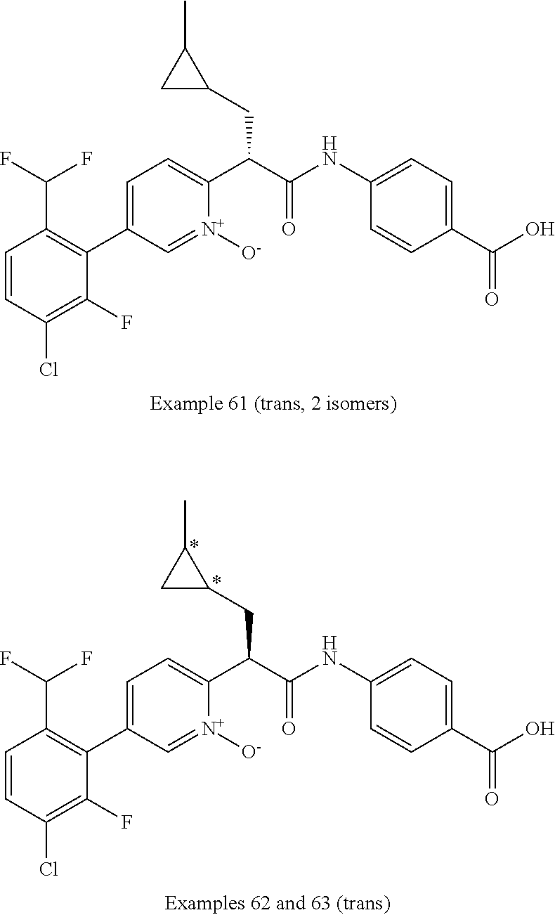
C1=CC(Cl)=C(F)C(C2=CC=C(C(C(NC3=CC=C(C(O)=O)C=C3)=O)CC3CC3C)[N+]([O-])=C2)=C1C(F)F.C1=CC(Cl)=C(F)C(C2=CC=C(C(C(NC3=CC=C(C(O)=O)C=C3)=O)CC3CC3C)[N+]([O-])=C2)=C1C(F)F
